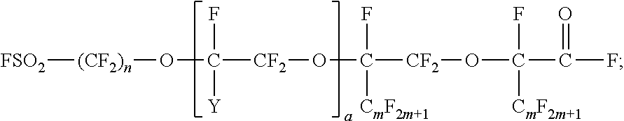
[FSO2][(CF2)n]OC([CF2]OC([CF2]OC(C(F)=O)(F)[CmF2m+1])([CmF2m+1])F)(F)[Y]
